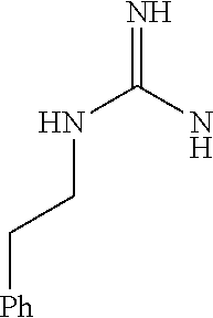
N(C(=N)N)CC[Ph]
